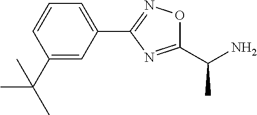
C1=CC(C(C)(C)C)=CC(C2=NOC(C(N)C)=N2)=C1
